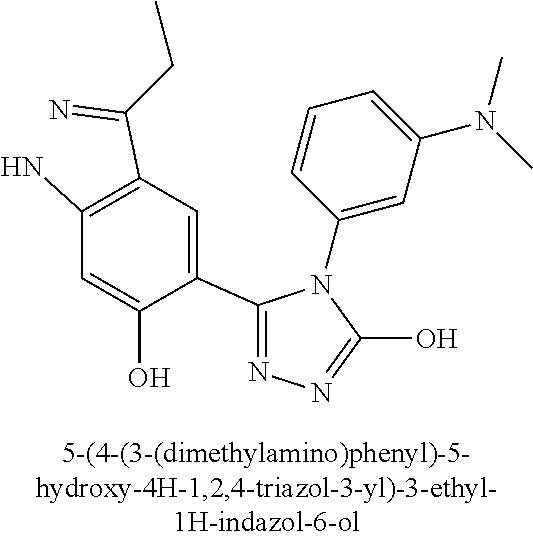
C1(C2=NN=C(O)N2C2=CC(N(C)C)=CC=C2)=CC(C(=N)CC)=C(N)C=C1O
